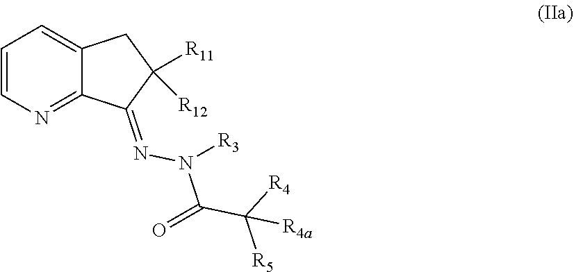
N([R3])(C(C([R4])([R4a])[R5])=O)N=C1C2=NC=CC=C2CC1([R11])[R12]
